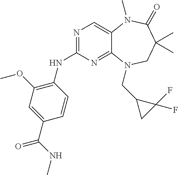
N1=C(NC2=C(OC)C=C(C(=O)NC)C=C2)N=C2C(=C1)N(C)C(=O)C(C)(C)CN2CC1CC1(F)F
